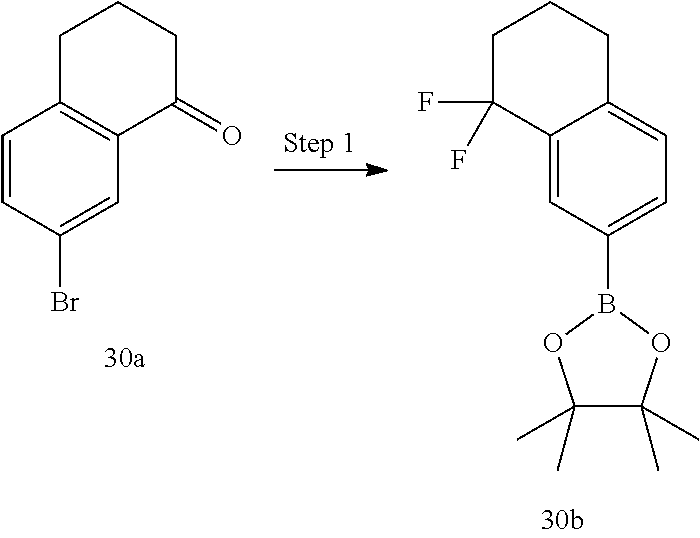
C1=CC(Br)=CC2=C1CCCC2=O.C12=CC(B3OC(C)(C)C(C)(C)O3)=CC=C1CCCC2(F)F
